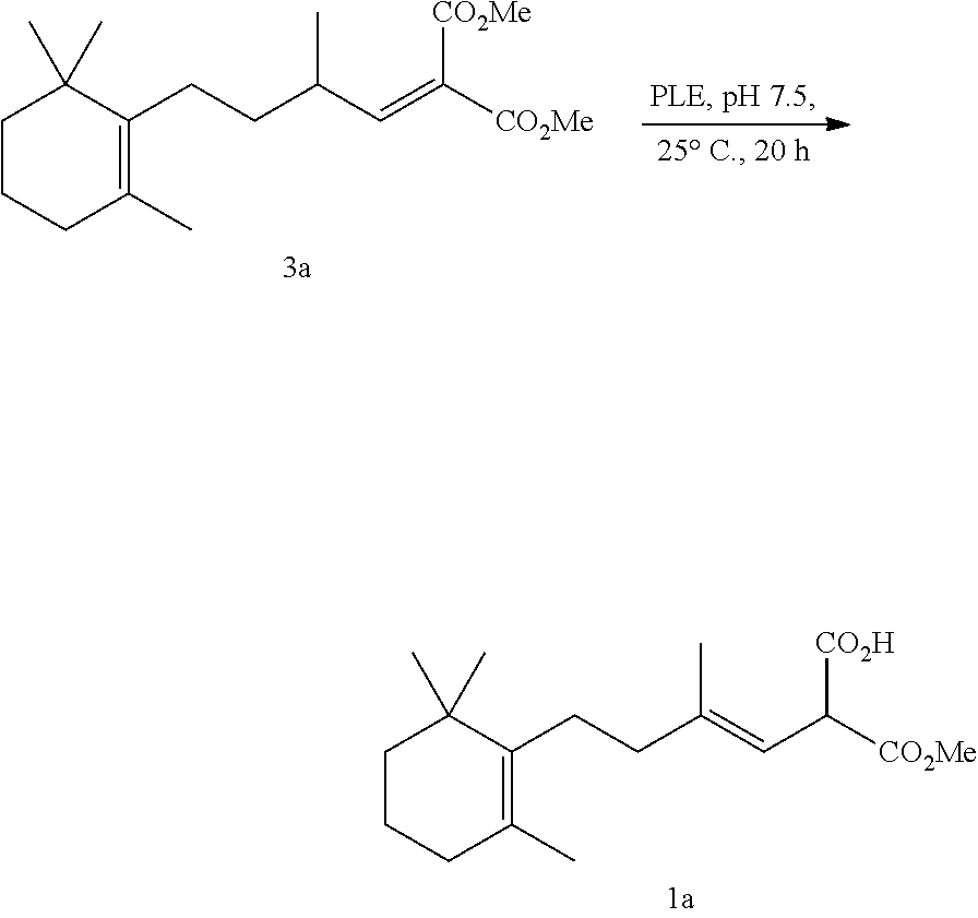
C1CCC(C)=C(CCC(=CC([CO2Me])[CO2H])C)C1(C)C.C1CCC(C)=C(CCC(C=C([CO2Me])[CO2Me])C)C1(C)C
